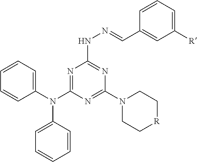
C1([R])=CC=CC(C=NNC2=NC(N3CC[R]CC3)=NC(N(C3=CC=CC=C3)C3=CC=CC=C3)=N2)=C1
